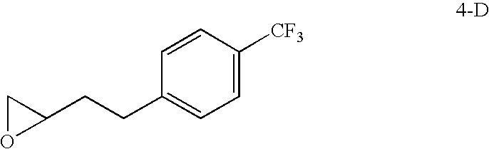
C1C(CCC2=CC=C([CF3])C=C2)O1
